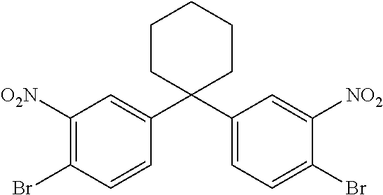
C1=CC(Br)=C([O2N])C=C1C1(C2=CC=C(Br)C([NO2])=C2)CCCCC1
